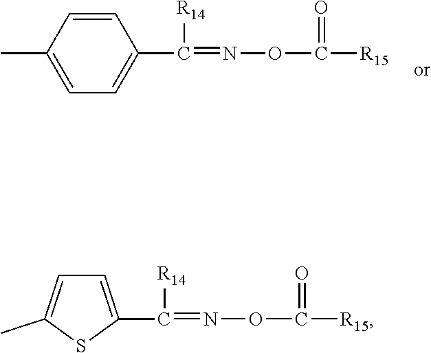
C1(C(=NOC([R15])=O)[R14])=CC=C(C)C=C1.C(=NOC([R15])=O)([R14])C1=CC=C(C)S1
